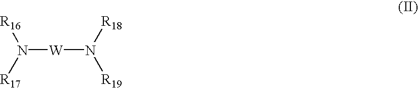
N([R16])([R17])[W]N([R18])[R19]
